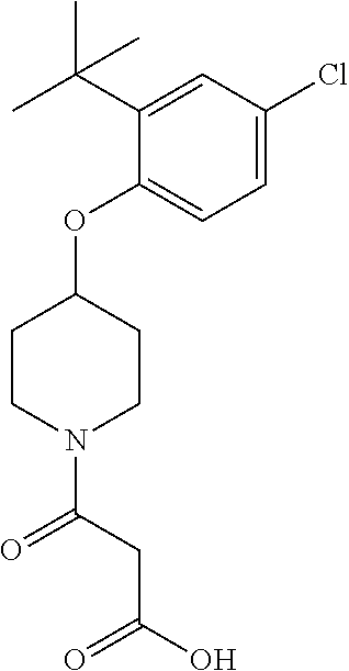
C1(OC2CCN(C(CC(O)=O)=O)CC2)=CC=C(Cl)C=C1C(C)(C)C
